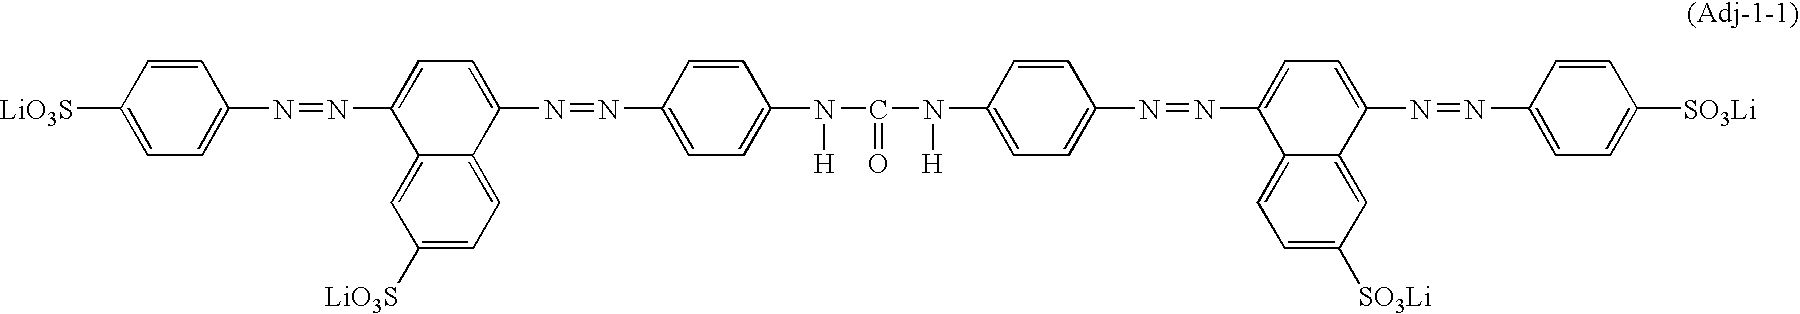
C1=C([LiO3S])C=CC(N=NC2=CC=C(N=NC3=CC=C(N(C(N([H])C4=CC=C(N=NC5=CC=C(N=NC6=CC=C([SO3Li])C=C6)C6=CC([SO3Li])=CC=C65)C=C4)=O)[H])C=C3)C3=CC=C([LiO3S])C=C23)=C1
